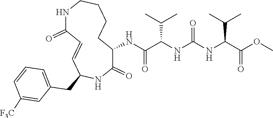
C1(=O)C(NC(C(NC(NC(C(OC)=O)C(C)C)=O)C(C)C)=O)CCCCNC(=O)C=CC(CC2=CC=CC([F3C])=C2)N1
